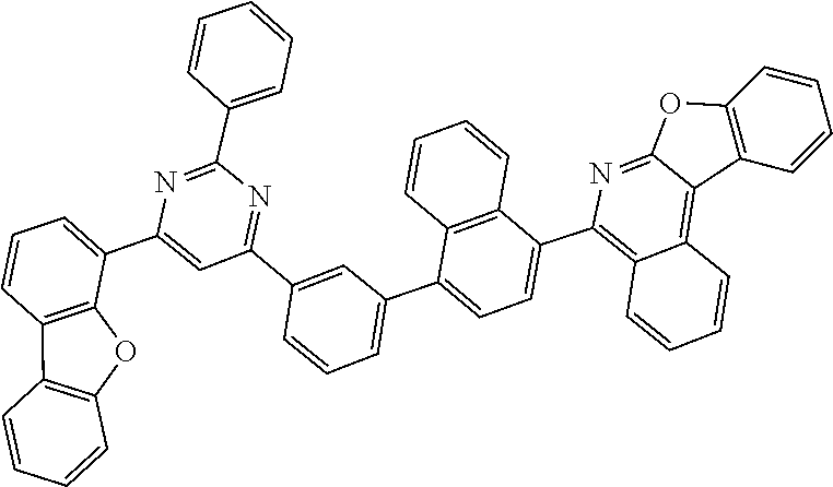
C1=C(C2=CC=CC3=C2OC2=C3C=CC=C2)N=C(C2=CC=CC=C2)N=C1C1=CC(C2=CC=C(C3=C4C(=C5C6=C(C=CC=C6)OC5=N3)C=CC=C4)C3=C2C=CC=C3)=CC=C1
